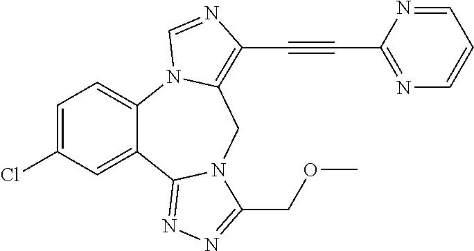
C1=C(Cl)C=C2C(=C1)N1C(=C(C#CC3=NC=CC=N3)N=C1)CN1C2=NN=C1COC
